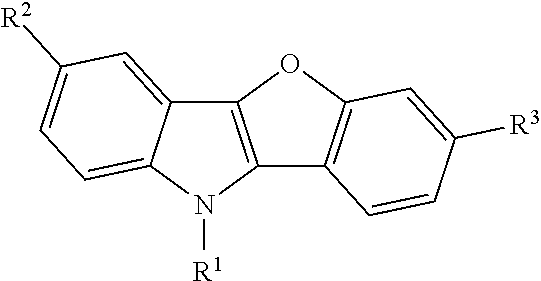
C12=C(N([R1])C3=CC=C([R2])C=C13)C1=C(O2)C=C([R3])C=C1
